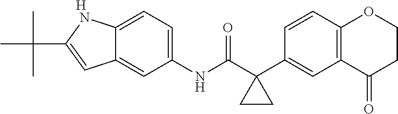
C12=CC=C(NC(C3(C4=CC5=C(C=C4)OCCC5=O)CC3)=O)C=C1C=C(C(C)(C)C)N2.[H]
